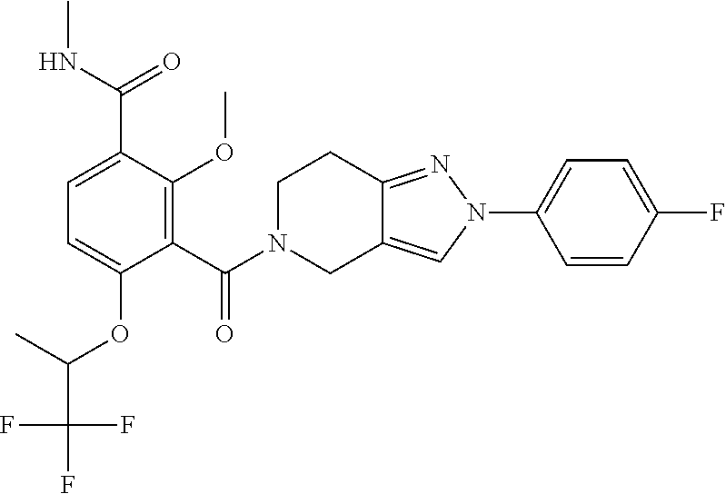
C1(C(=O)N2CC3=CN(C4=CC=C(F)C=C4)N=C3CC2)=C(OC)C(C(NC)=O)=CC=C1OC(C)C(F)(F)F
